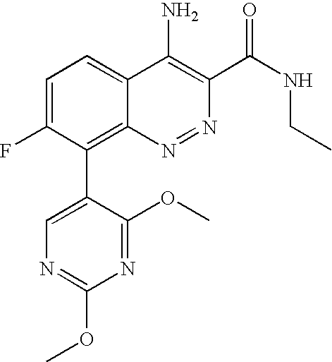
C1=C(C2=C3C(=CC=C2F)C(N)=C(C(NCC)=O)N=N3)C(OC)=NC(OC)=N1
